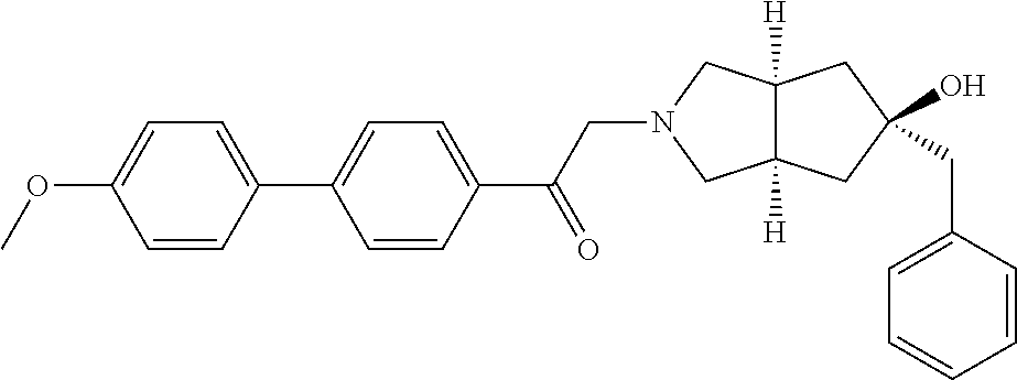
C12([H])C([H])(CC(CC3=CC=CC=C3)(O)C1)CN(CC(C1=CC=C(C3=CC=C(OC)C=C3)C=C1)=O)C2
